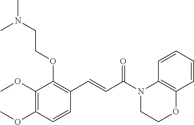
C1(OC)=C(OC)C=CC(C=CC(N2CCOC3=C2C=CC=C3)=O)=C1OCCN(C)C
